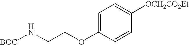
C1=C(OCCN[BOC])C=CC([OCH2CO2Et])=C1
